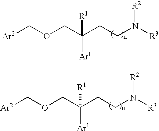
[Ar2]COCC([R1])([Ar1])CCN([R3])[R2].[Ar2]COCC([R1])([Ar1])CCN([R3])[R2]
